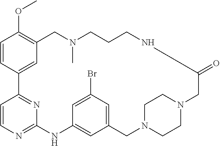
C1=CC2=CC(=C1OC)CN(C)CCCNC(=O)CN1CCN(CC3=CC(Br)=CC(=C3)NC3=NC=CC2=N3)CC1
